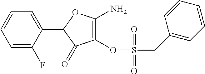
C1(OS(=O)(CC2=CC=CC=C2)=O)=C(N)OC(C2=CC=CC=C2F)C1=O
